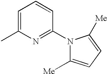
C1=C(C)N=C(N2C([Me])=CC=C2[Me])C=C1
